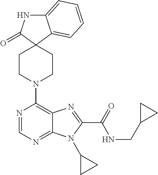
C12=CC=CC=C1C1(C(=O)N2)CCN(C2=C3C(=NC=N2)N(C2CC2)C(C(=O)NCC2CC2)=N3)CC1
